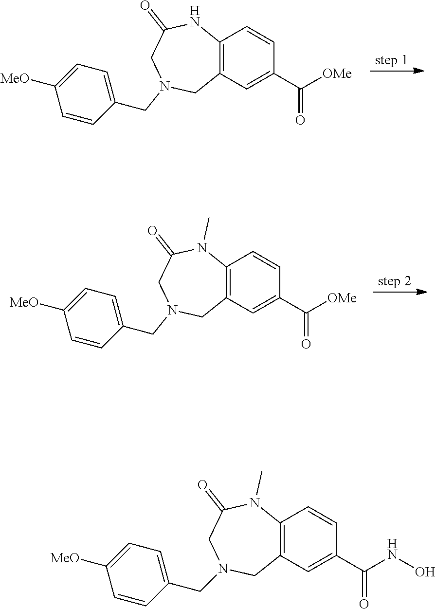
C12=C(C=C(C([OMe])=O)C=C1)CN(CC1=CC=C([MeO])C=C1)CC(=O)N2.C12=C(C=C(C([OMe])=O)C=C1)CN(CC1=CC=C([MeO])C=C1)CC(=O)N2C.C12=C(C=C(C(NO)=O)C=C1)CN(CC1=CC=C([MeO])C=C1)CC(=O)N2C
